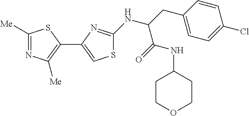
C1([Me])=NC([Me])=C(C2=CSC(NC(C(=O)NC3CCOCC3)CC3=CC=C(Cl)C=C3)=N2)S1
